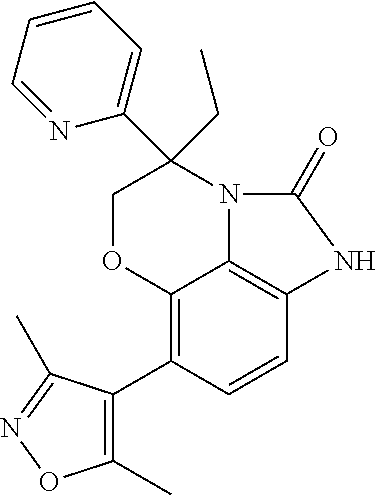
C12=C(C3=C(C)ON=C3C)C=CC3=C1N(C(C1=CC=CC=N1)(CC)CO2)C(=O)N3
